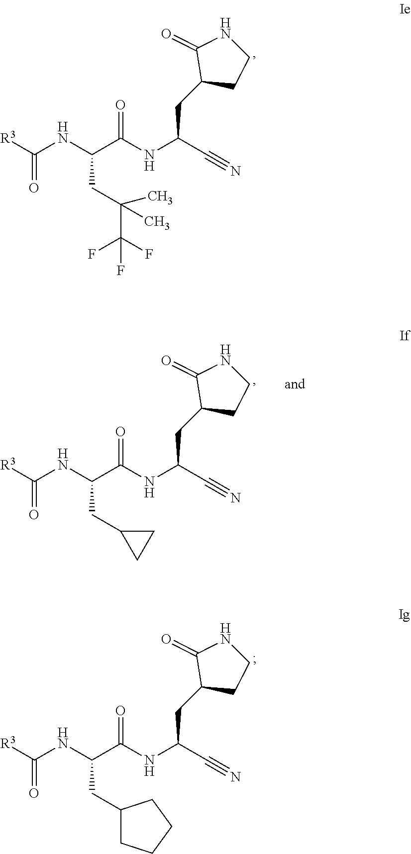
N(C(CC(C(F)(F)F)(C)C)C(NC(CC1CCNC1=O)C#N)=O)C([R3])=O.N(C(CC1CC1)C(NC(CC1CCNC1=O)C#N)=O)C([R3])=O.N(C(CC1CCCC1)C(NC(CC1CCNC1=O)C#N)=O)C([R3])=O
